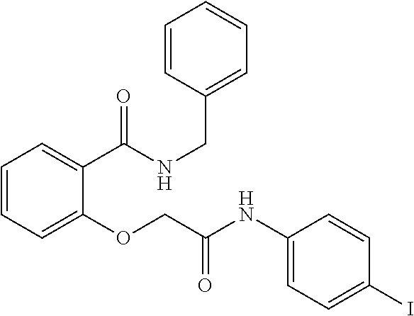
C1=CC=C(OCC(NC2=CC=C(I)C=C2)=O)C(C(NCC2=CC=CC=C2)=O)=C1
